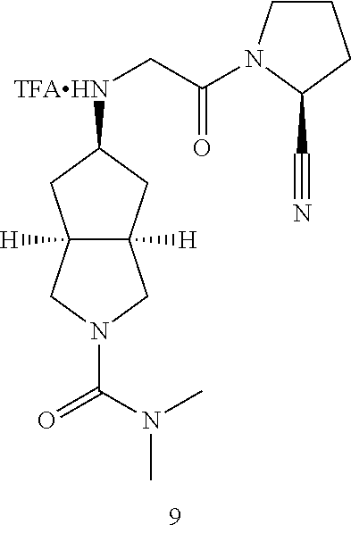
C12([H])C([H])(CC([TFAHN]CC(=O)N3CCCC3C#N)C1)CN(C(=O)N(C)C)C2
